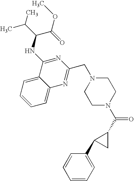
C1=C2C(=CC=C1)C(NC(C(C)C)C(=O)OC)=NC(CN1CCN(C(C3C(C4=CC=CC=C4)C3)=O)CC1)=N2
